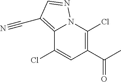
C12=C(C#N)C=NN1C(Cl)=C(C(=O)C)C=C2Cl
